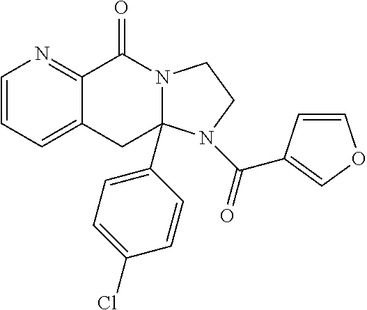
C1=CC=C2C(=N1)C(=O)N1C(C3=CC=C(Cl)C=C3)(C2)N(C(=O)C2=COC=C2)CC1
